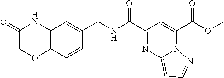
O(C(C1=CC(C(NCC2=CC3=C(C=C2)OCC(=O)N3)=O)=NC2=CC=NN12)=O)C
